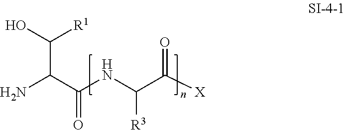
C(NC(C([X])=O)[R3])(C(N)C(O)[R1])=O
